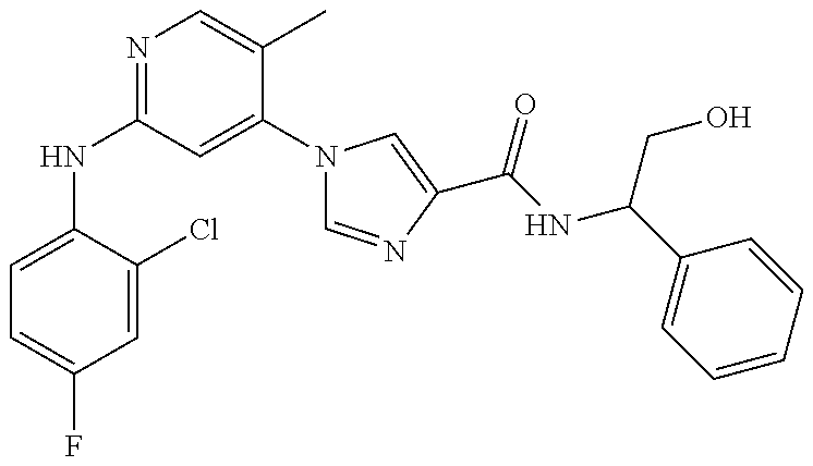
C1=C(NC2=NC=C(C)C(N3C=NC(C(NC(C4=CC=CC=C4)CO)=O)=C3)=C2)C(Cl)=CC(F)=C1
